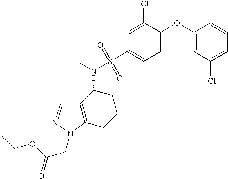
C1=C(OC2=CC(Cl)=CC=C2)C(Cl)=CC(S(N(C)C2C3=C(CCC2)N(CC(=O)OCC)N=C3)(=O)=O)=C1
